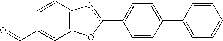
C1=CC(C=O)=CC2=C1N=C(C1=CC=C(C3=CC=CC=C3)C=C1)O2
